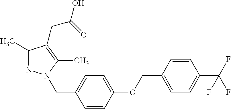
C1=CC(C(F)(F)F)=CC=C1COC1=CC=C(CN2N=C(C)C(CC(O)=O)=C2C)C=C1
